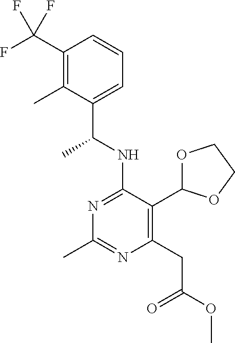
N1=C(NC(C)C2=CC=CC(C(F)(F)F)=C2C)C(C2OCCO2)=C(CC(=O)OC)N=C1C
